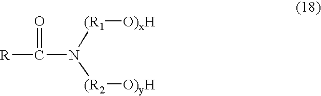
[R]C(N([(R1][O)xH])[(R2][O)yH])=O
